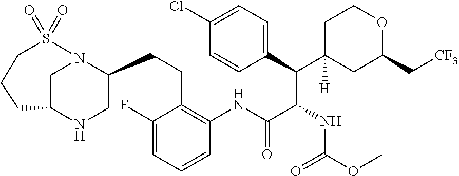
C1(F)=CC=CC(NC(C(NC(OC)=O)C(C2([H])CC(C[CF3])OCC2)C2=CC=C(Cl)C=C2)=O)=C1CCC1CNC2CN1S(=O)(=O)CCC2
